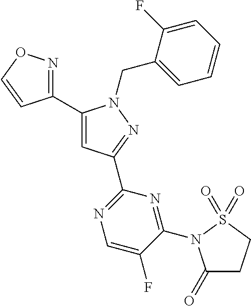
C1(C2=NOC=C2)=CC(C2=NC=C(F)C(N3C(=O)CCS3(=O)=O)=N2)=NN1CC1=CC=CC=C1F
